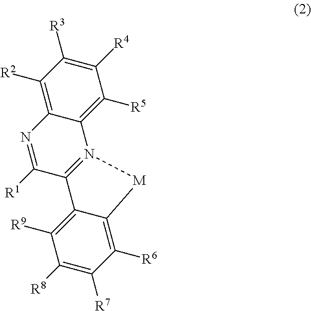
C12=C([R2])C([R3])=C([R4])C([R5])=C1N1=C(C([R1])=N2)C2=C([R9])C([R8])=C([R7])C([R6])=C2[M]1
